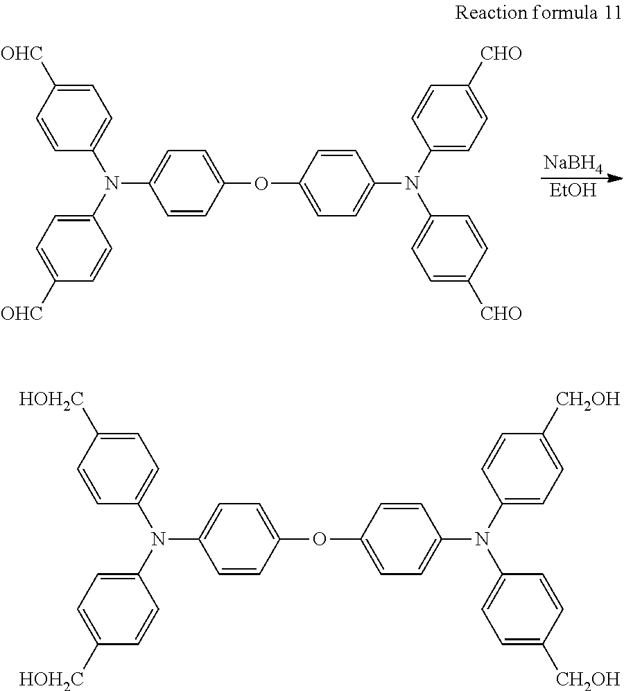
[EtOH].[NaBH4].C1=CC(OC2=CC=C(N(C3=CC=C([CHO])C=C3)C3=CC=C([CHO])C=C3)C=C2)=CC=C1N(C1=CC=C([OHC])C=C1)C1=CC=C([OHC])C=C1.C1=CC(OC2=CC=C(N(C3=CC=C([CH2OH])C=C3)C3=CC=C([CH2OH])C=C3)C=C2)=CC=C1N(C1=CC=C([HOH2C])C=C1)C1=CC=C([HOH2C])C=C1
